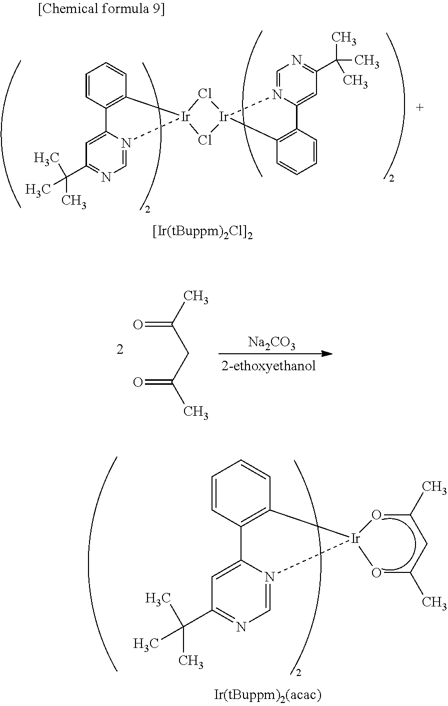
C1=CC2=C(C=C1)[Ir]1(N3=CN=C(C(C)(C)C)C=C23)Cl[Ir]2(Cl1)C1=C(C=CC=C1)C1=CC(C(C)(C)C)=NC=N12.[Na2CO3].CC(CC(C)=O)=O.C1=CC2=C(C=C1)[Ir]1(N3=CN=C(C(C)(C)C)C=C23)OC(C)CC(C)O1
